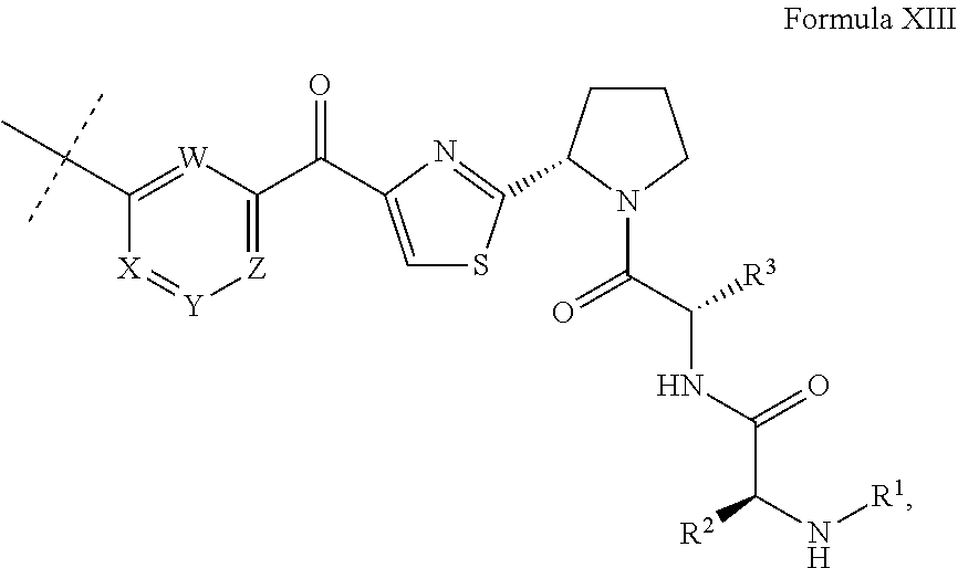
C1(C(=O)C2=CSC(C3CCCN3C(=O)C(NC(=O)C([R2])N[R1])[R3])=N2)=[Z][Y]=[X]C(C(C)(C)C)=[W]1
